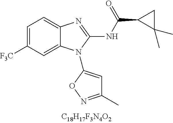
C1=C([CF3])C=C2C(=C1)N=C(NC(C1C(C)(C)C1)=O)N2C1=CC(C)=NO1
